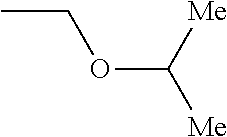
CCOC([Me])[Me]
